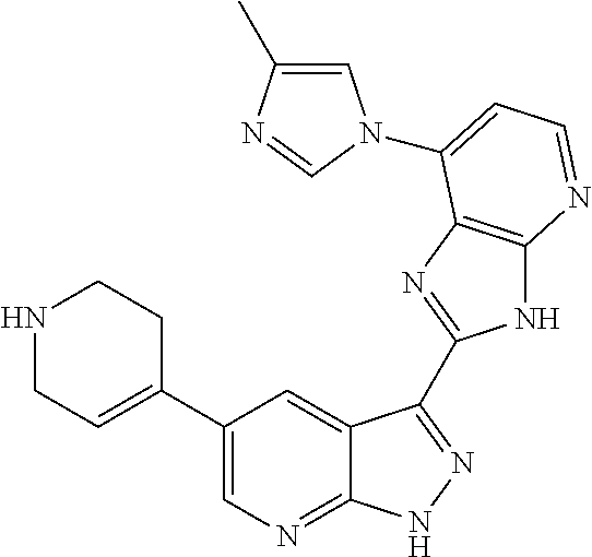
C1(C2=CCNCC2)=CN=C2C(=C1)C(C1=NC3=C(N1)N=CC=C3N1C=C(C)N=C1)=NN2
